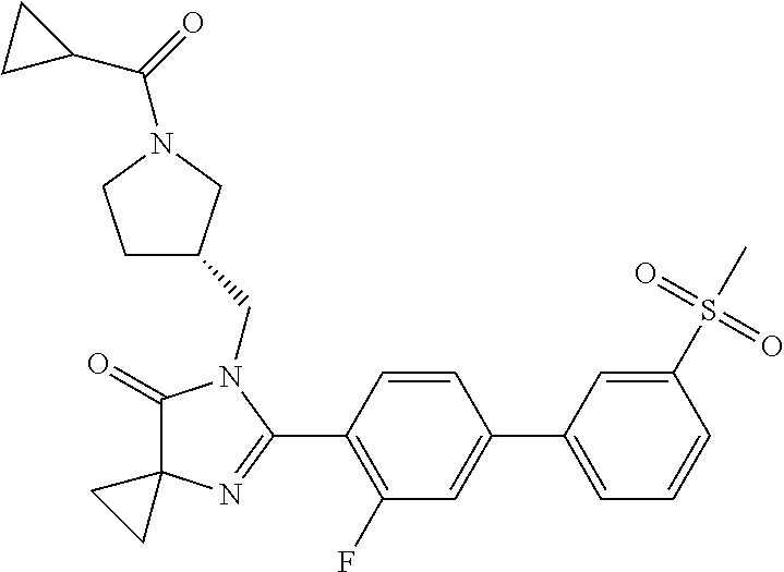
C1(=O)C2(N=C(C3=C(F)C=C(C4=CC=CC(S(C)(=O)=O)=C4)C=C3)N1CC1CCN(C(=O)C3CC3)C1)CC2
